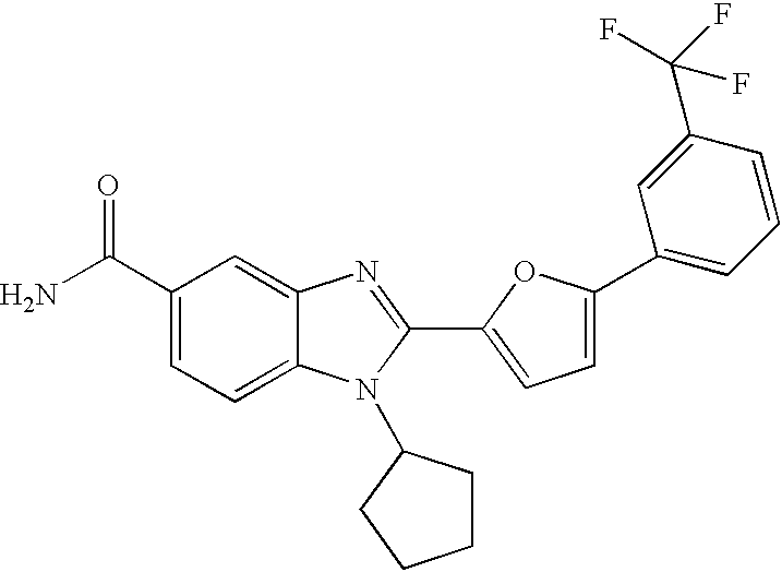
NC(C1=CC=C2C(=C1)N=C(C1=CC=C(C3=CC=CC(C(F)(F)F)=C3)O1)N2C1CCCC1)=O
